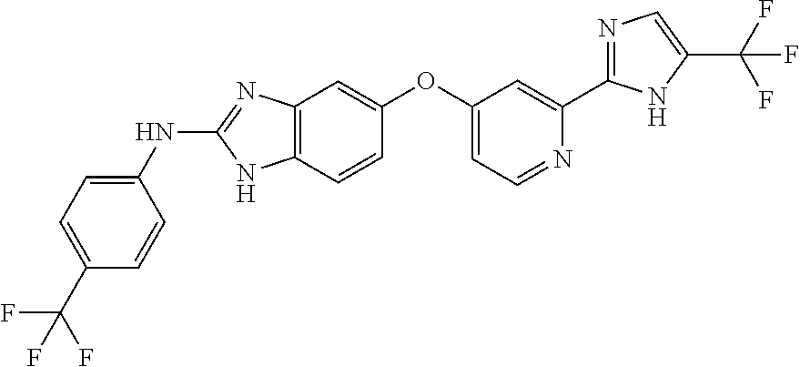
C1(OC2=CC=NC(C3=NC=C(C(F)(F)F)N3)=C2)=CC2=C(C=C1)NC(NC1=CC=C(C(F)(F)F)C=C1)=N2
